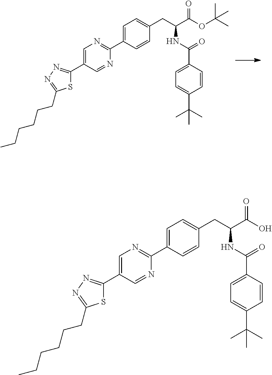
C1=C(C2=NN=C(CCCCCC)S2)C=NC(C2=CC=C(CC(C(OC(C)(C)C)=O)NC(=O)C3=CC=C(C(C)(C)C)C=C3)C=C2)=N1.C1=C(C2=NN=C(CCCCCC)S2)C=NC(C2=CC=C(CC(C(O)=O)NC(=O)C3=CC=C(C(C)(C)C)C=C3)C=C2)=N1
